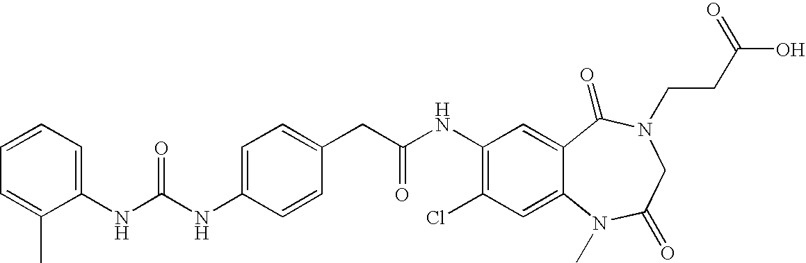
C1(NC(NC2=CC=C(CC(NC3=C(Cl)C=C4C(=C3)C(=O)N(CCC(O)=O)CC(=O)N4C)=O)C=C2)=O)=CC=CC=C1C
